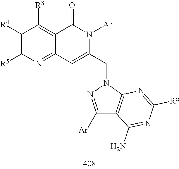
C1([R4])=C([R5])N=C2C(=C1[R3])C(=O)N([Ar])C(CN1C3=C(C([Ar])=N1)C(N)=NC([Ra])=N3)=C2
